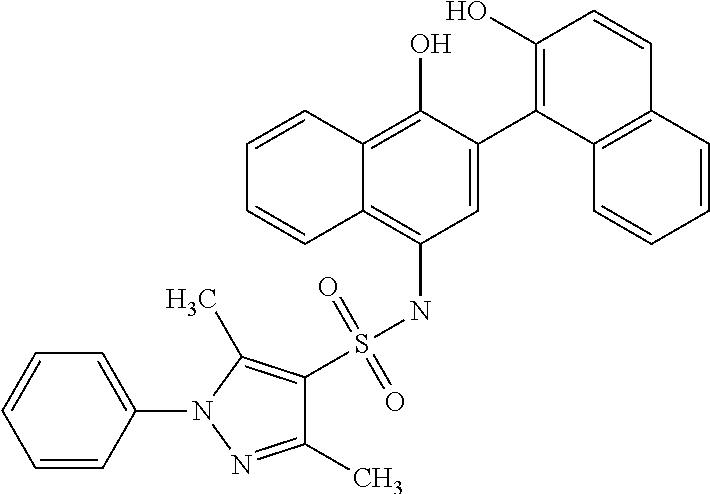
C1=C(C2=C(O)C=CC3=C2C=CC=C3)C(O)=C2C(=C1NS(=O)(=O)C1=C(C)N(C3=CC=CC=C3)N=C1C)C=CC=C2
